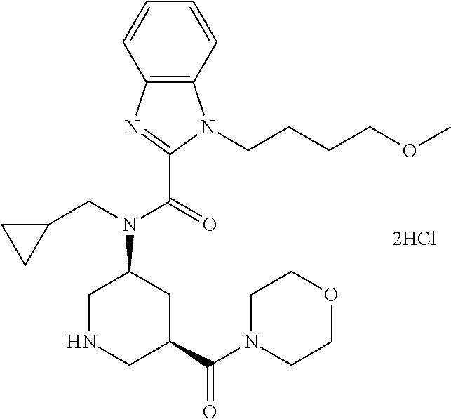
C1=CC=CC2=C1N(CCCCOC)C(C(=O)N(CC1CC1)C1CNCC(C(N3CCOCC3)=O)C1)=N2
